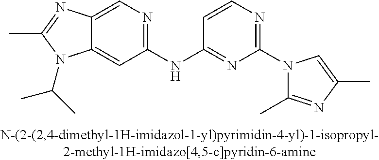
CC1=NC2=CN=C(NC3=NC(N4C(C)=NC(C)=C4)=NC=C3)C=C2N1C(C)C
